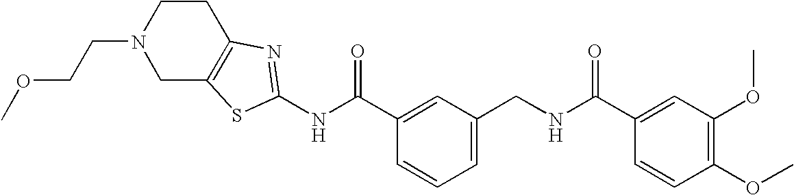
N(C(C1=CC(CNC(C2=CC(OC)=C(OC)C=C2)=O)=CC=C1)=O)C1=NC2=C(CN(CCOC)CC2)S1
